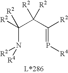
C(N([R2])[R4])(C(C(=P[R4])[R2])([R2])[R2])([R2])[R2]
